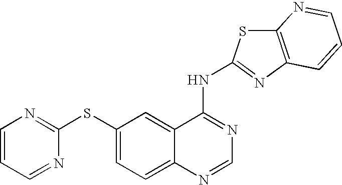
S(C1=CC=C2C(=C1)C(NC1=NC3=C(S1)N=CC=C3)=NC=N2)C1=NC=CC=N1
